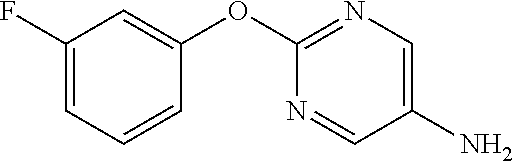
C1(F)=CC=CC(OC2=NC=C(N)C=N2)=C1
